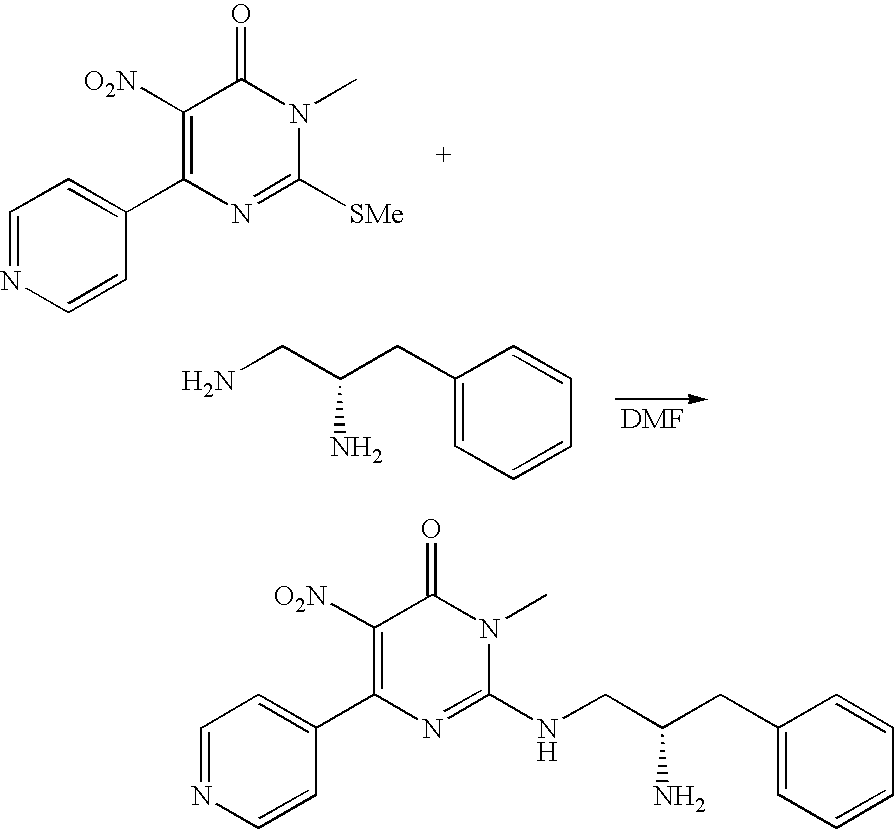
C1=NC=CC(C2=C([O2N])C(=O)N(C)C([SMe])=N2)=C1.C1(CC(CN)N)=CC=CC=C1.C1=NC=CC(C2=C([O2N])C(=O)N(C)C(NCC(CC3=CC=CC=C3)N)=N2)=C1
